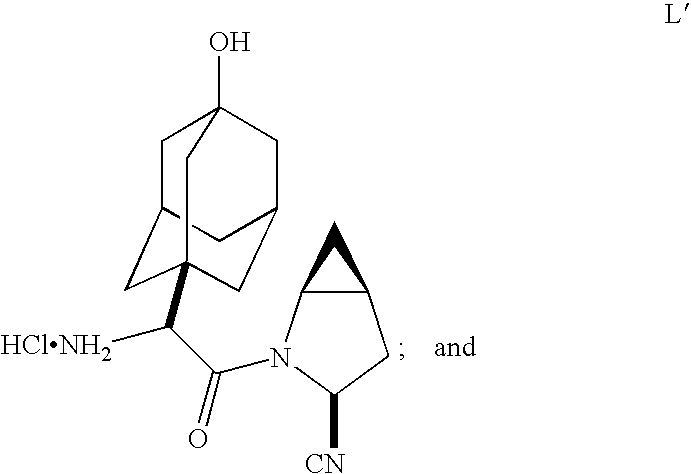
C1C2CC3(C(C(=O)N4C5C(CC4[CN])C5)[HClNH2])CC(CC1(O)C3)C2
